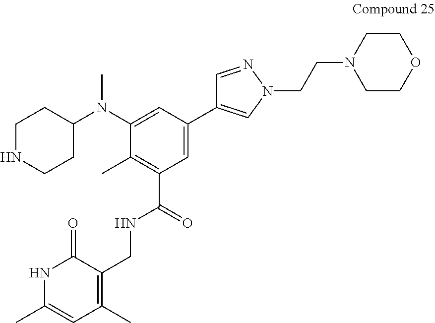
C1=NN(CCN2CCOCC2)C=C1C1=CC(C(=O)NCC2=C(C)C=C(C)NC2=O)=C(C)C(N(C)C2CCNCC2)=C1
